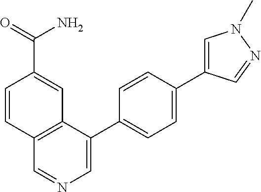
C1(C2=CC=C(C3=CN(C)N=C3)C=C2)=CN=CC2=C1C=C(C(=O)N)C=C2
